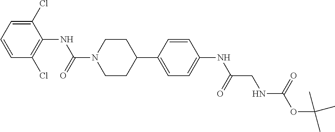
C1(Cl)=CC=CC(Cl)=C1NC(N1CCC(C2=CC=C(NC(=O)CNC(OC(C)(C)C)=O)C=C2)CC1)=O
